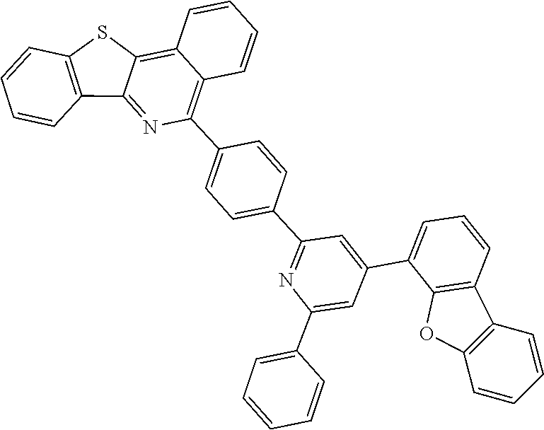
C12=C3C(=NC(C4=CC=C(C5=NC(C6=CC=CC=C6)=CC(C6=CC=CC7=C6OC6=C7C=CC=C6)=C5)C=C4)=C1C=CC=C2)C1=C(C=CC=C1)S3
